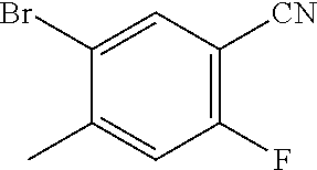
C1(Br)=CC([CN])=C(F)C=C1C
